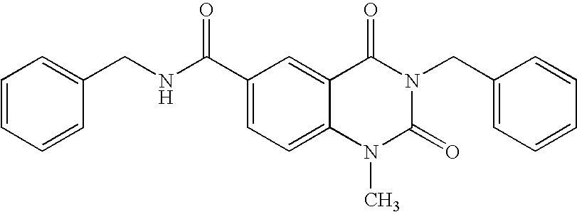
C1=CC=CC(CNC(C2=CC=C3C(=C2)C(=O)N(CC2=CC=CC=C2)C(=O)N3C)=O)=C1
